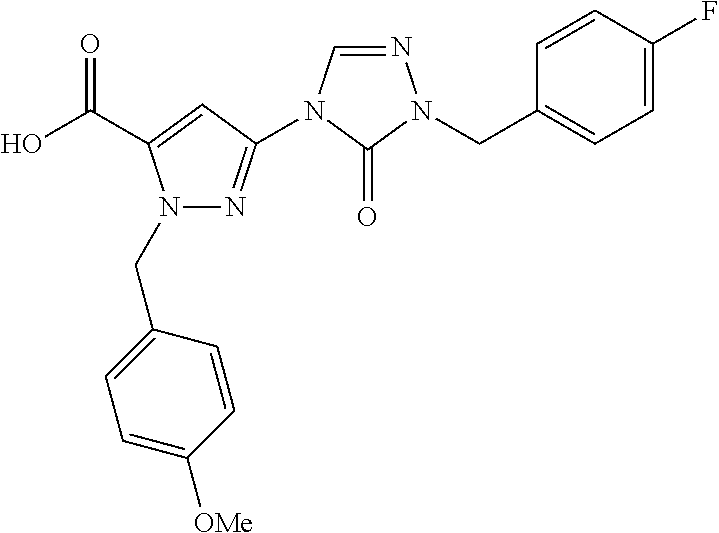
OC(=O)C1=CC(N2C=NN(CC3=CC=C(F)C=C3)C2=O)=NN1CC1=CC=C([OMe])C=C1
